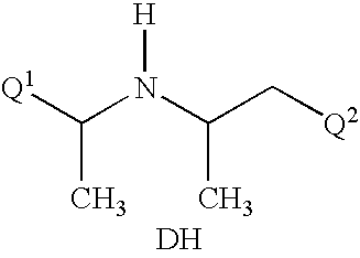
C(N(C(C[Q2])C)[H])([Q1])C.[DH]
